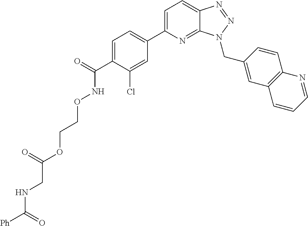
C1=C(C2=CC=C(C(=O)NOCCOC(CNC([Ph])=O)=O)C(Cl)=C2)N=C2C(=C1)N=NN2CC1=CC2=C(C=C1)N=CC=C2
